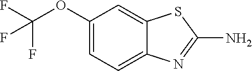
C1(OC(F)(F)F)=CC=C2C(=C1)SC(N)=N2
